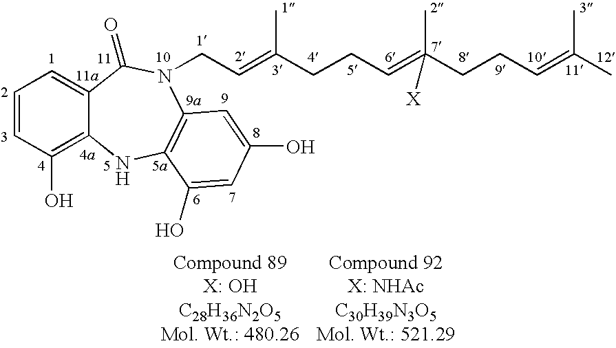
C1=CC(O)=C2C(=C1)C(=O)N(CC=C(CCC=C(CCC=C(C)C)(C)[X])C)C1=C(N2)C(O)=CC(O)=C1
